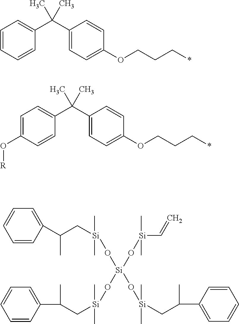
C1=CC=CC(C(C2=CC=C(OCCC*)C=C2)(C)C)=C1.C1=C(O[R])C=CC(C(C2=CC=C(OCCC*)C=C2)(C)C)=C1.C1=CC(C(C)C[Si](C)(C)O[Si](O[Si](C)(C)C=C)(O[Si](C)(C)CC(C)C2=CC=CC=C2)O[Si](C)(C)CC(C)C2=CC=CC=C2)=CC=C1
